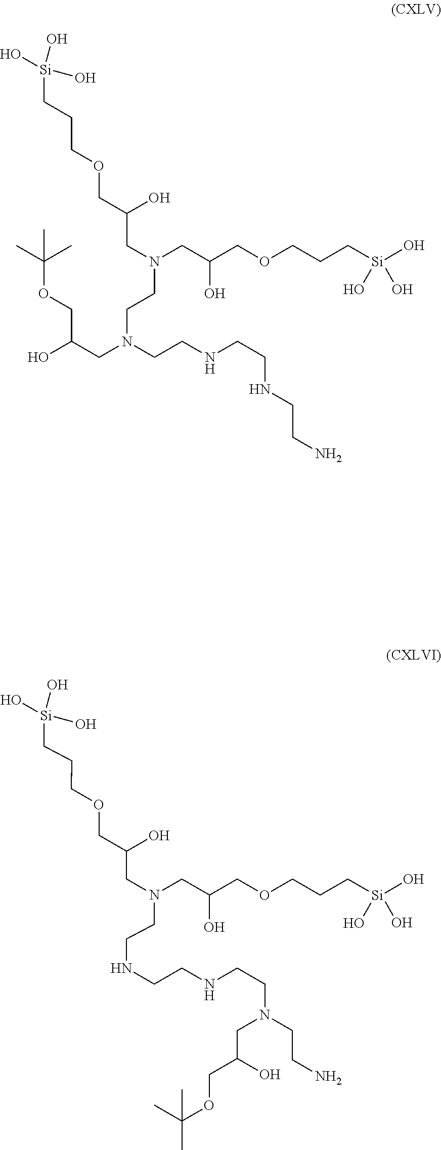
[Si](CCCOCC(CN(CC(COCCC[Si](O)(O)O)O)CCN(CC(COC(C)(C)C)O)CCNCCNCCN)O)(O)(O)O.[Si](CCCOCC(CN(CC(COCCC[Si](O)(O)O)O)CCNCCNCCN(CCN)CC(O)COC(C)(C)C)O)(O)(O)O
